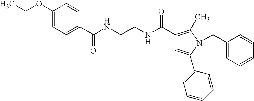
C1(C(NCCNC(C2=CC=C(OCC)C=C2)=O)=O)=C(C)N(CC2=CC=CC=C2)C(C2=CC=CC=C2)=C1
